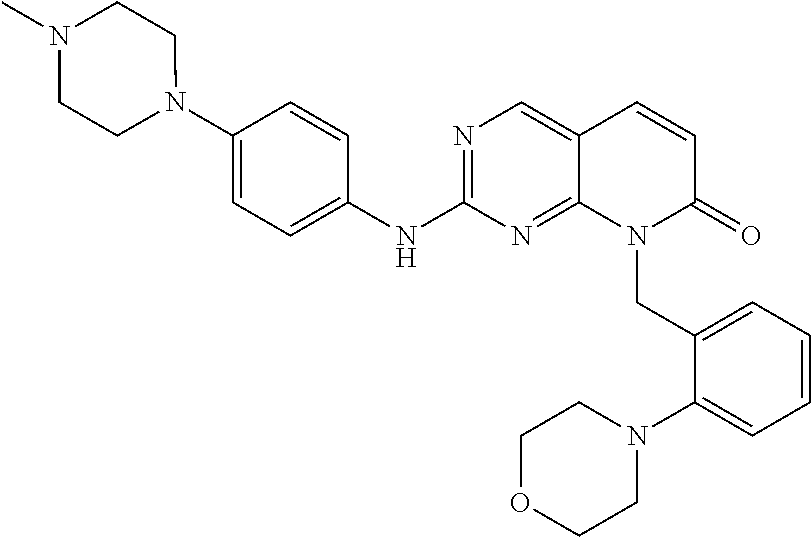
N1(C2=CC=C(NC3=NC=C4C(=N3)N(CC3=CC=CC=C3N3CCOCC3)C(=O)C=C4)C=C2)CCN(C)CC1
